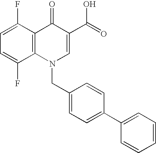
C12=C(C(F)=CC=C1F)C(=O)C(C(=O)O)=CN2CC1=CC=C(C2=CC=CC=C2)C=C1
